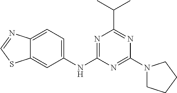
C1=C(NC2=NC(C(C)C)=NC(N3CCCC3)=N2)C=C2C(=C1)N=CS2
